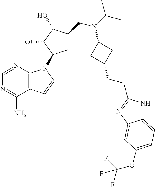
N1=CN=C(N)C2=C1N(C1CC(CN(C(C)C)C3CC(CCC4=NC5=CC(OC(F)(F)F)=CC=C5N4)C3)C(O)C1O)C=C2
